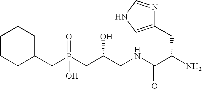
C1CCC(CP(CC(CNC(=O)C(CC2=CNC=N2)N)O)(O)=O)CC1
